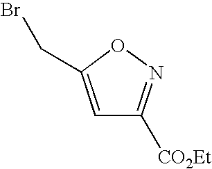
C1=C(CBr)ON=C1[CO2Et]
